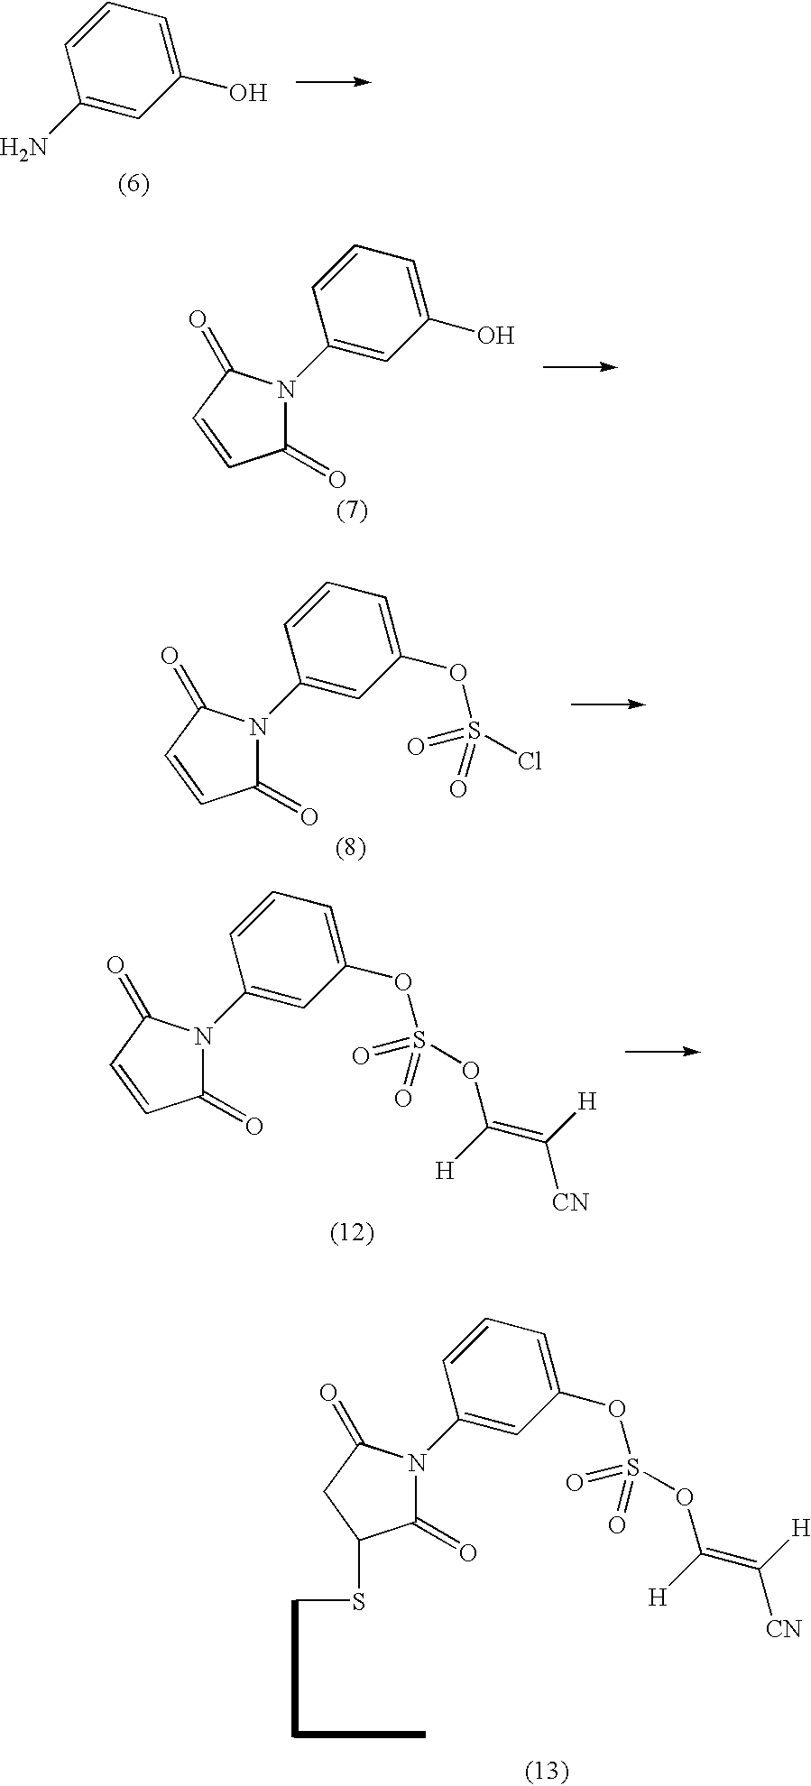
C1(N)=CC(O)=CC=C1.C1(N2C(=O)C=CC2=O)=CC(O)=CC=C1.C1(N2C(=O)C=CC2=O)=CC(OS(=O)(Cl)=O)=CC=C1.C1(N2C(=O)C=CC2=O)=CC(OS(=O)(OC(=C([H])[CN])[H])=O)=CC=C1.CSC1C(=O)N(C2=CC(OS(=O)(OC(=C([H])[CN])[H])=O)=CC=C2)C(=O)C1
